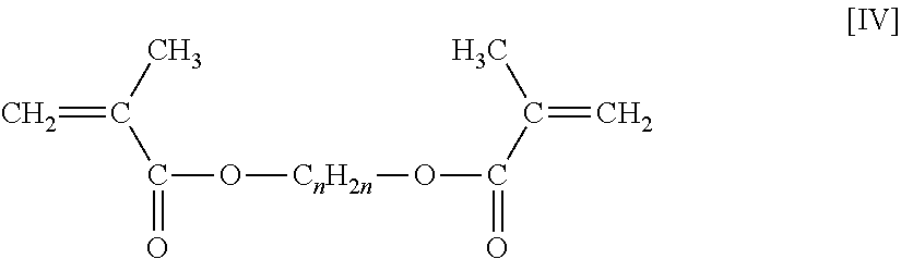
C=C(C(O[CnH2n]OC(C(C)=C)=O)=O)C
